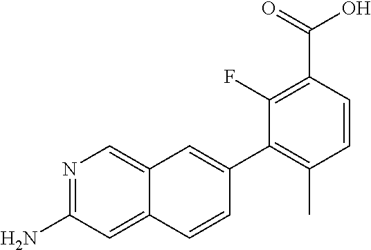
N1=C(N)C=C2C(=C1)C=C(C1=C(C)C=CC(C(O)=O)=C1F)C=C2
